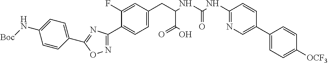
C1=C(F)C(C2=NOC(C3=CC=C(N[Boc])C=C3)=N2)=CC=C1CC(C(=O)O)NC(=O)NC1=NC=C(C2=CC=C([OCF3])C=C2)C=C1
